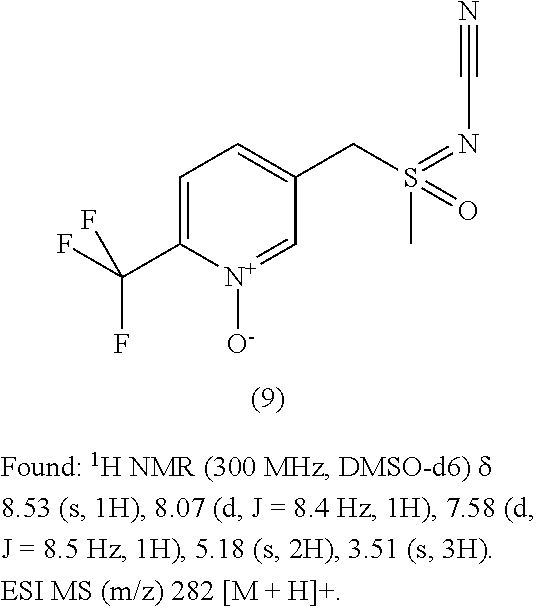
C1=C(C(F)(F)F)[N+]([O-])=CC(CS(C)(=O)=NC#N)=C1
